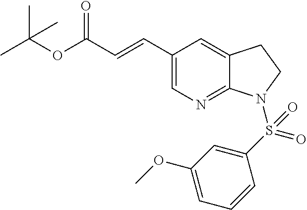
C1(C=CC(OC(C)(C)C)=O)=CN=C2C(=C1)CCN2S(C1=CC(OC)=CC=C1)(=O)=O
